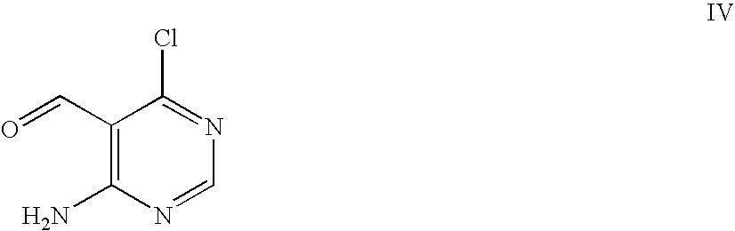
C1(C=O)=C(N)N=CN=C1Cl
